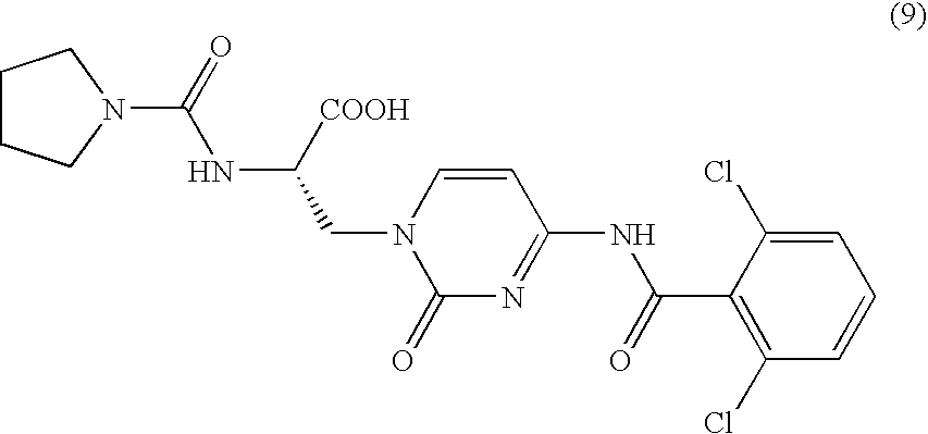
N(C([COOH])CN1C(=O)N=C(NC(C2=C(Cl)C=CC=C2Cl)=O)C=C1)C(N1CCCC1)=O
